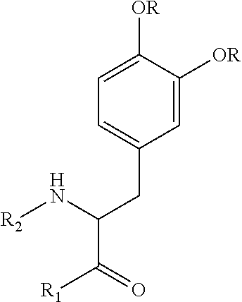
C1([OR])=CC=C(CC(C(=O)[R1])N[R2])C=C1[OR]
